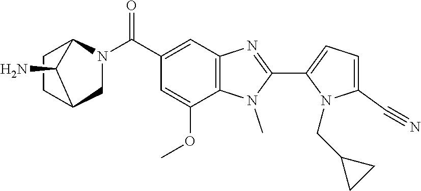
C1=C(C#N)N(CC2CC2)C(C2=NC3=C(N2C)C(OC)=CC(C(N2CC4CCC2C4N)=O)=C3)=C1
